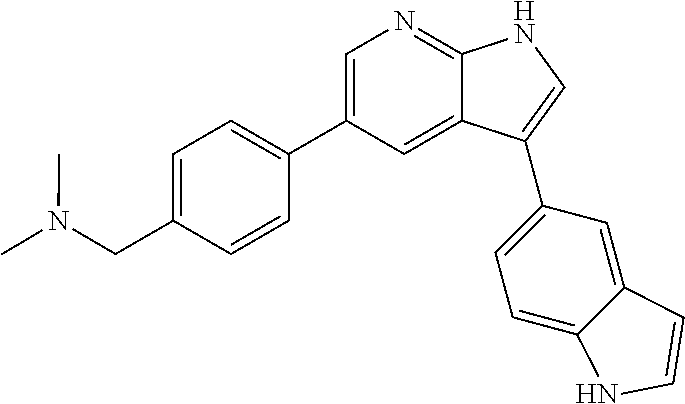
C1=C(CN(C)C)C=CC(C2=CN=C3C(=C2)C(C2=CC=C4C(=C2)C=CN4)=CN3)=C1
